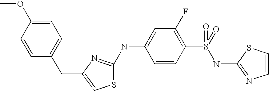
C1=CSC(NS(C2=C(F)C=C(NC3=NC(CC4=CC=C(OC)C=C4)=CS3)C=C2)(=O)=O)=N1
